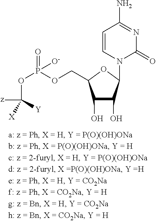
C1(O)C(O)C(N2C(=O)N=C(N)C=C2)OC1COP(OC([z])([X])[Y])([O-])=O
